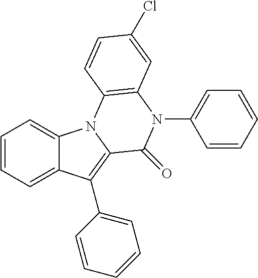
C1=CC=C2C(=C1)N1C(=C2C2=CC=CC=C2)C(=O)N(C2=CC=CC=C2)C2=C1C=CC(Cl)=C2
